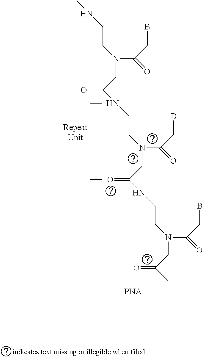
CNCCN(C(=O)CB)CC(=O)NCCN(C(=O)CB)CC(=O)NCCN(C(=O)CB)CC(=O)C
